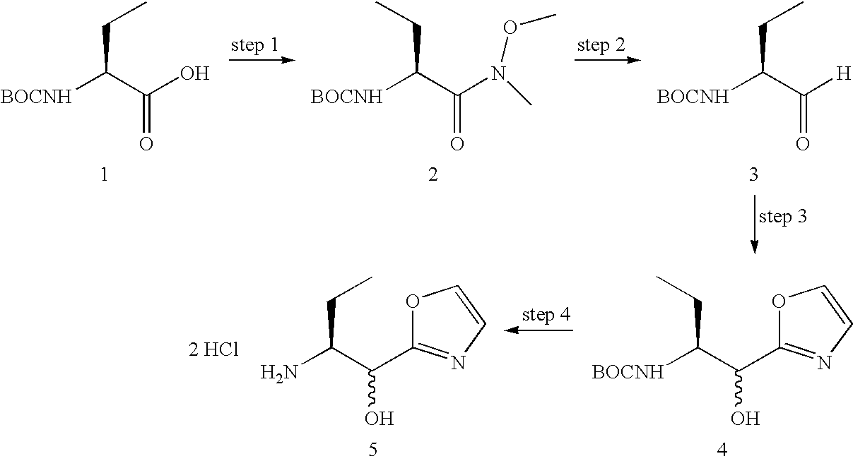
C(C)C([BOCNH])C(O)=O.C(C)C([BOCNH])C(N(OC)C)=O.C(C)C([BOCNH])C([H])=O.C(C)C([BOCNH])C(C1=NC=CO1)O.C(C)C(N)C(C1=NC=CO1)O.[2 HCl]
